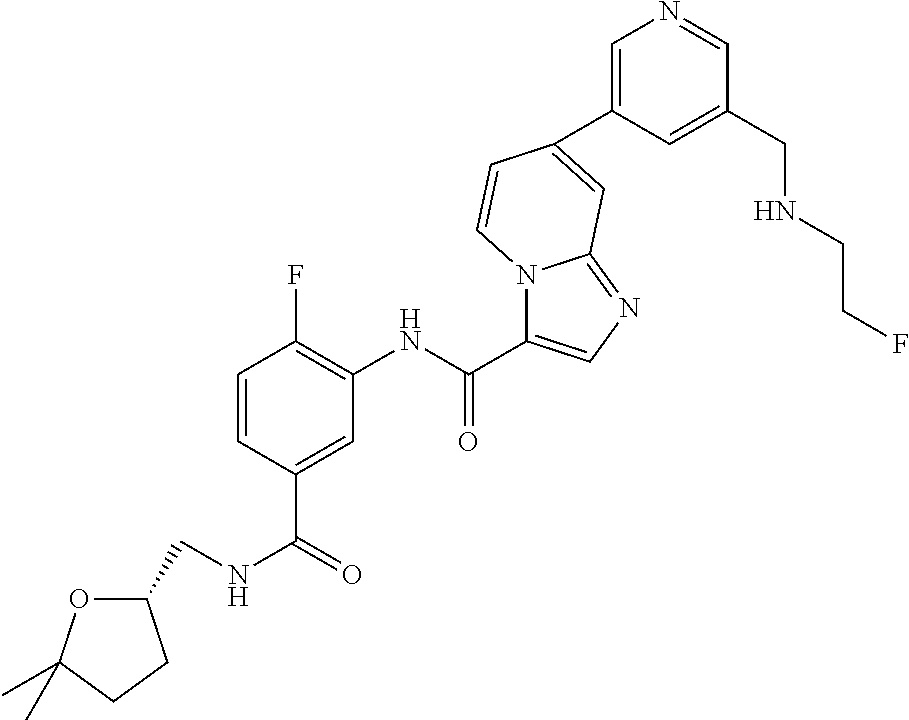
C1=CC(C(=O)NCC2OC(C)(C)CC2)=CC(NC(=O)C2=CN=C3N2C=CC(C2=CN=CC(CNCCF)=C2)=C3)=C1F
